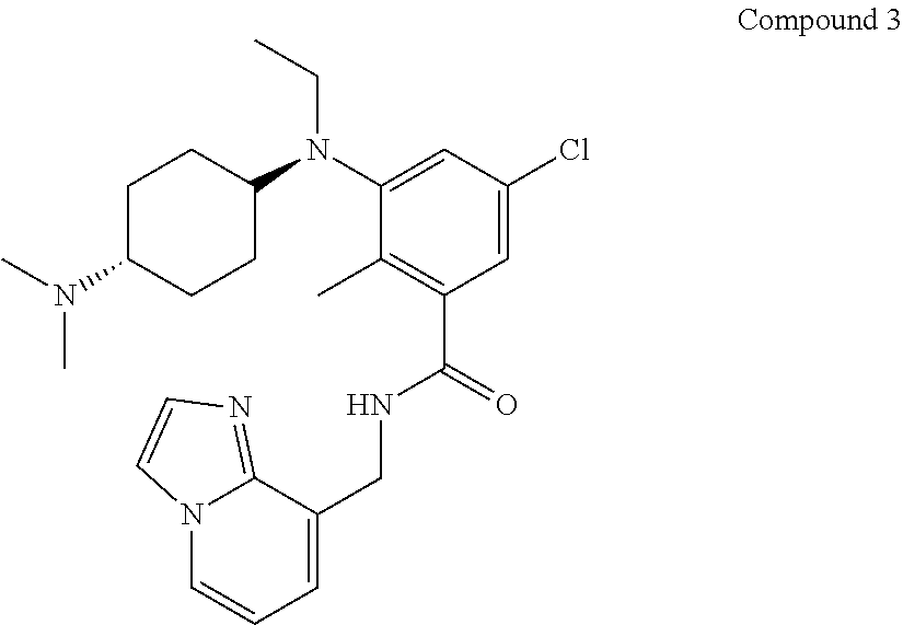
C1C(N(C)C)CCC(N(C2=CC(Cl)=CC(C(NCC3=CC=CN4C3=NC=C4)=O)=C2C)CC)C1
